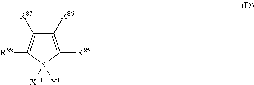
C1([R87])=C([R88])[Si]([X11])([Y11])C([R85])=C1[R86]
